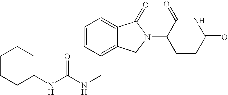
C1(NC(NCC2=C3C(=CC=C2)C(=O)N(C2CCC(=O)NC2=O)C3)=O)CCCCC1
